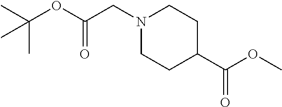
CC(OC(CN1CCC(C(OC)=O)CC1)=O)(C)C
